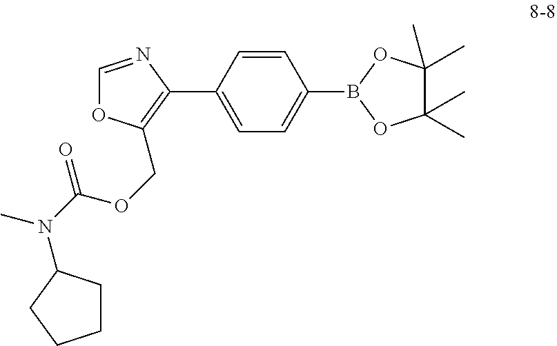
C1=CC(C2=C(COC(N(C)C3CCCC3)=O)OC=N2)=CC=C1B1OC(C)(C)C(C)(C)O1
